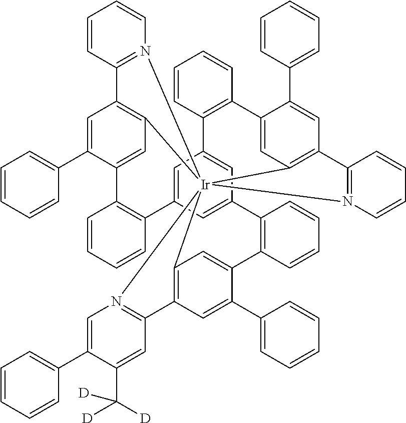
C12=N(C=CC=C1)[Ir]1345C6=C2C=C(C2=CC=CC=C2)C(=C6)C2=C(C=CC=C2)C2=CC(=CC(=C2)C2=C(C=CC=C2)C2=CC1=C(C=C2C1=CC=CC=C1)C1=N3C=C(C2=CC=CC=C2)C(C([D])([D])[D])=C1)C1=C(C=CC=C1)C1=CC4=C(C=C1C1=CC=CC=C1)C1=N5C=CC=C1
